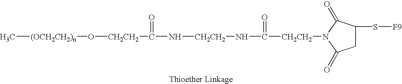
C[(OCH2CH2)n]O[CH2CH2]C(=O)N[CH2CH2]NC(=O)[CH2CH2]N1C(=O)C(S[F9])CC1=O
